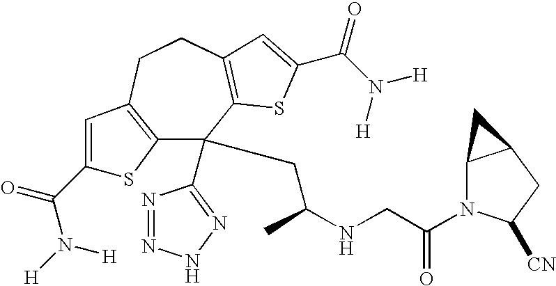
C12=C(CCC3=C(C1(C1=NNN=N1)CC(NCC(=O)N1C4C(CC1[CN])C4)C)SC(C(N([H])[H])=O)=C3)C=C(C(=O)N([H])[H])S2
